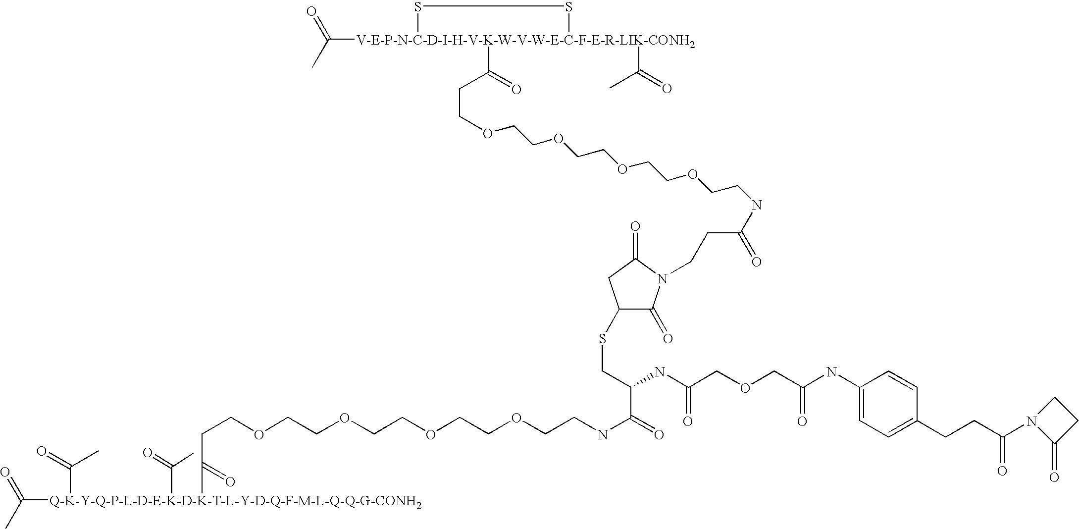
CC(=O)[Q-K-Y-Q-P-L-D-E-K-D-K-T-L-Y-D-Q-F-M-L-Q-Q-G-CONH2](C(=O)C)(C(CCOCCOCCOCCOCCNC(=O)C(CSC1C(=O)N(CCC(=O)NCCOCCOCCOCCOCCC([V-E-P-N-C-D-I-H-V-K-W-V-W-E-C-F-E-R-LIK-CONH2]2(C(C)=O)(C(C)=O)SS2)=O)C(=O)C1)NC(COCC(NC1=CC=C(CCC(N2C(=O)CC2)=O)C=C1)=O)=O)=O)C(=O)C
